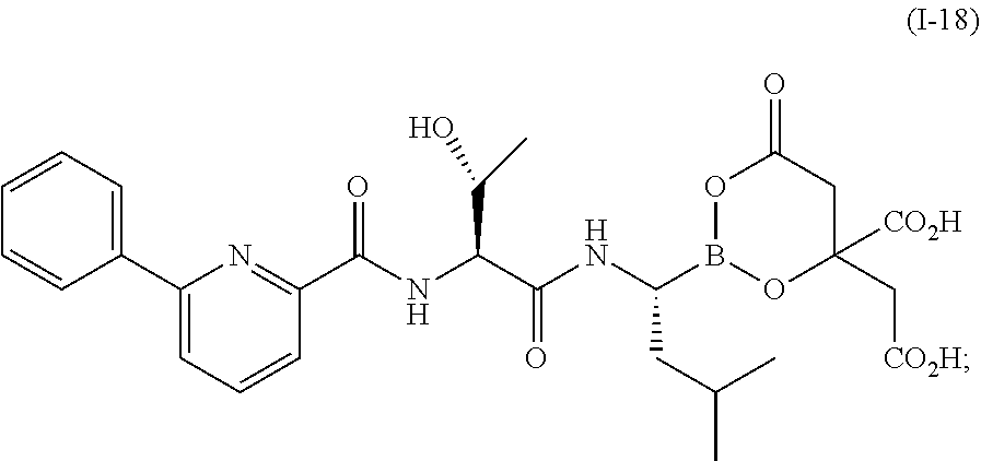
C1(C2=CC=CC=C2)=CC=CC(C(NC(C(NC(B2OC(=O)CC(C[CO2H])([CO2H])O2)CC(C)C)=O)C(C)O)=O)=N1
